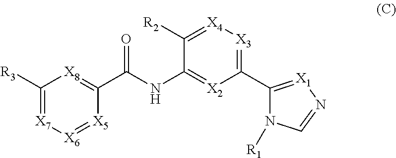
C1([R2])=[X4][X3]=C(C2=[X1]N=CN2[R1])[X2]=C1NC(=O)C1=[X8]C([R3])=[X7][X6]=[X5]1
